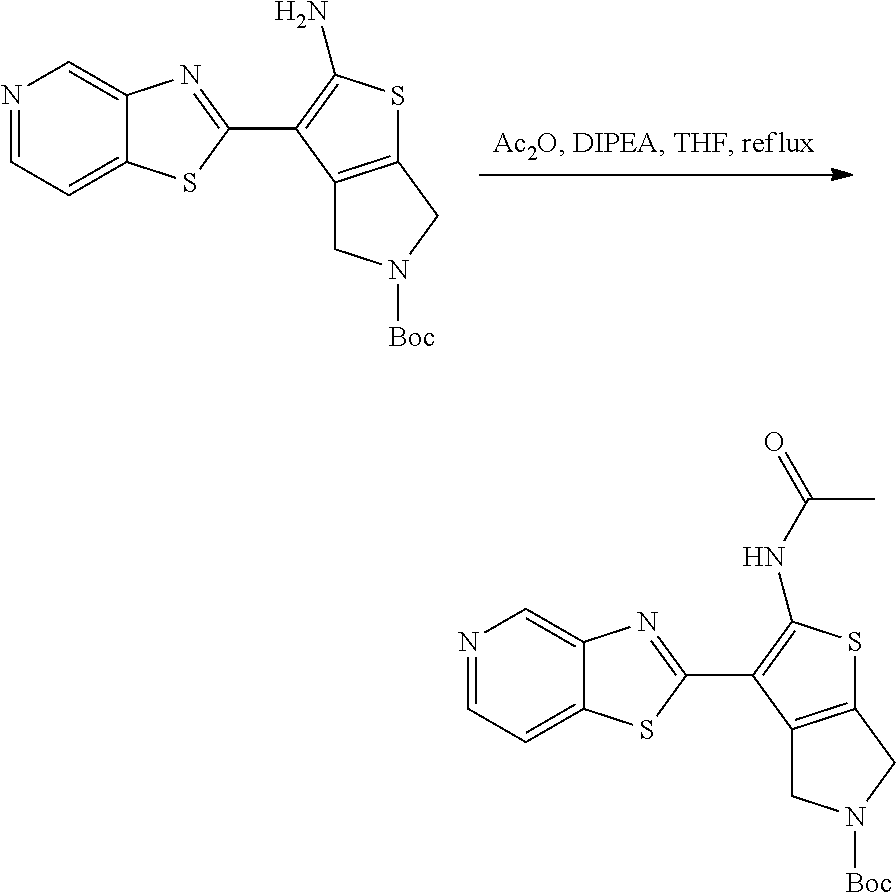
C1=NC=C2C(=C1)SC(C1=C(N)SC3=C1CN([Boc])C3)=N2.C1=NC=C2C(=C1)SC(C1=C(NC(=O)C)SC3=C1CN([Boc])C3)=N2
